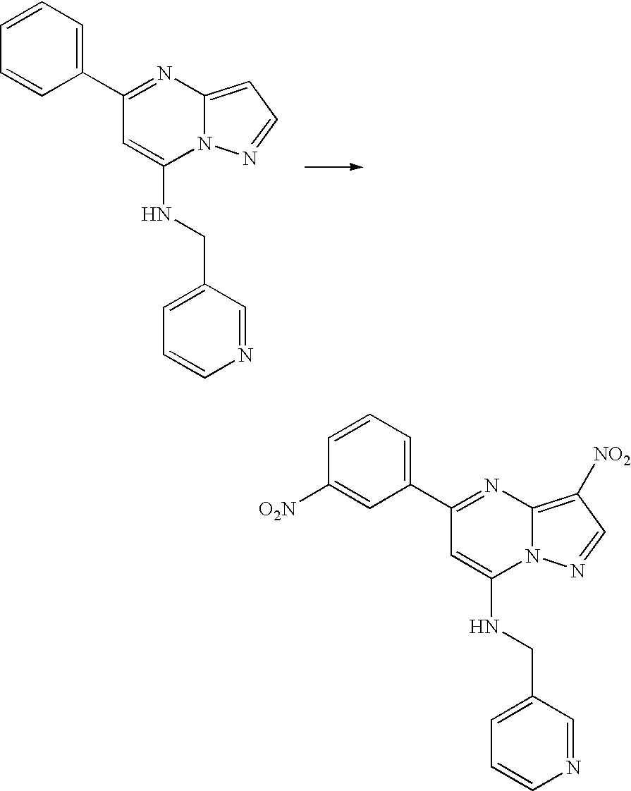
C1=CC=C(C2=NC3=CC=NN3C(NCC3=CC=CN=C3)=C2)C=C1.C1=CC=C(C2=NC3=C([NO2])C=NN3C(NCC3=CC=CN=C3)=C2)C=C1[O2N]
